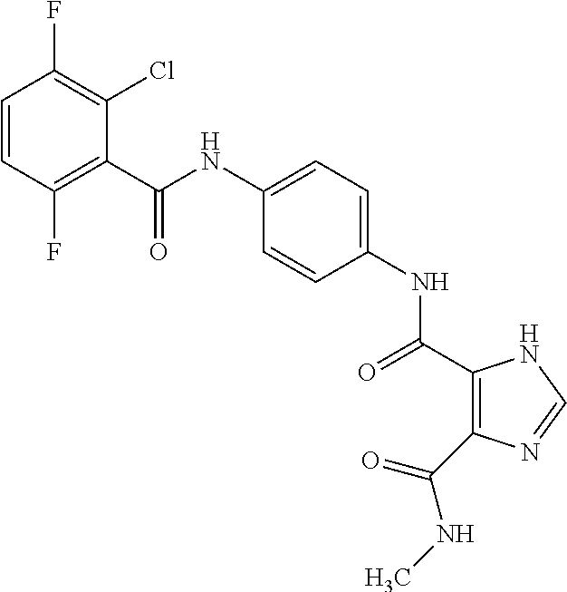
C(NC1=CC=C(NC(=O)C2=C(C(NC)=O)N=CN2)C=C1)(=O)C1=C(F)C=CC(F)=C1Cl
